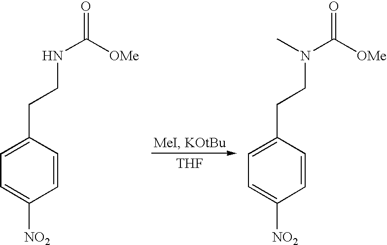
C1=C(CCNC([OMe])=O)C=CC([NO2])=C1.[THF].C1=C(CCN(C([OMe])=O)C)C=CC([NO2])=C1
